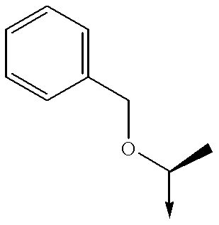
C1=CC=C(COC(->C)C)C=C1
